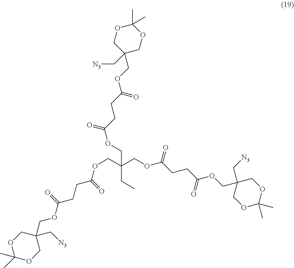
O(CC(COC(CCC(OCC1(C[N3])COC(C)(C)OC1)=O)=O)(CC)COC(=O)CCC(OCC1(C[N3])COC(C)(C)OC1)=O)C(CCC(OCC1(C[N3])COC(C)(C)OC1)=O)=O
